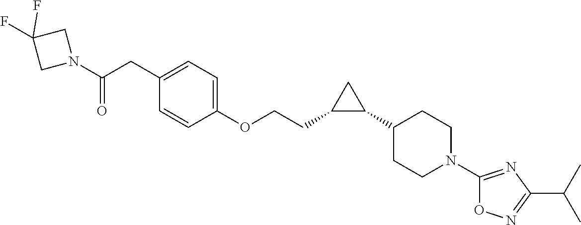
C1=CC(OCCC2C(C3CCN(C4=NC(C(C)C)=NO4)CC3)C2)=CC=C1CC(N1CC(F)(F)C1)=O
